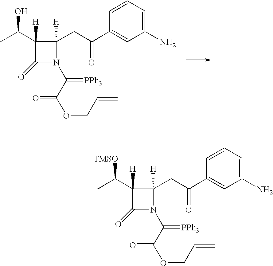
C1(=O)C([H])(C(O)C)C([H])(CC(=O)C2=CC(N)=CC=C2)N1C(C(OCC=C)=O)=[PPh3].C1(=O)C([H])(C([TMSO])C)C([H])(CC(=O)C2=CC(N)=CC=C2)N1C(C(OCC=C)=O)=[PPh3]
